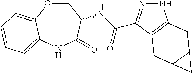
N1N=C(C(NC2COC3=CC=CC=C3NC2=O)=O)C2=C1CC1C(C2)C1
